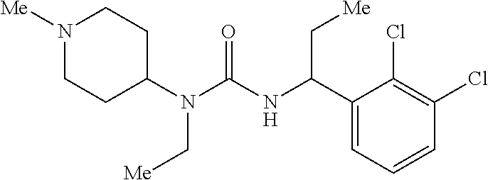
N1([Me])CCC(N(C(NC(C2=CC=CC(Cl)=C2Cl)C[Me])=O)C[Me])CC1
